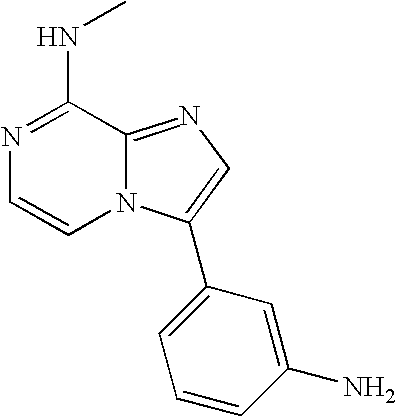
N1=C(NC)C2=NC=C(C3=CC=CC(N)=C3)N2C=C1
